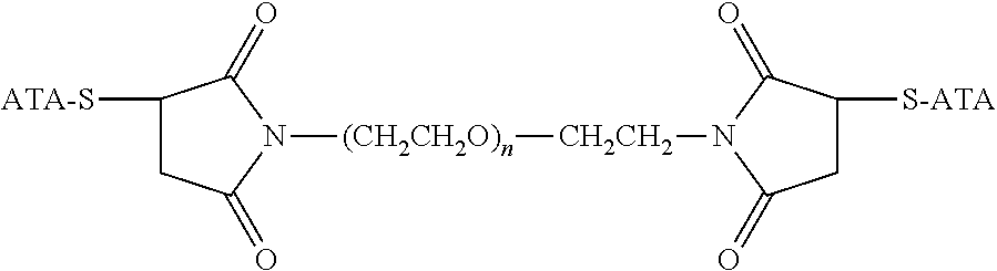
N1([(CH2CH2O)n][CH2CH2]N2C(=O)CC([S-ATA])C2=O)C(=O)C([ATA-S])CC1=O
